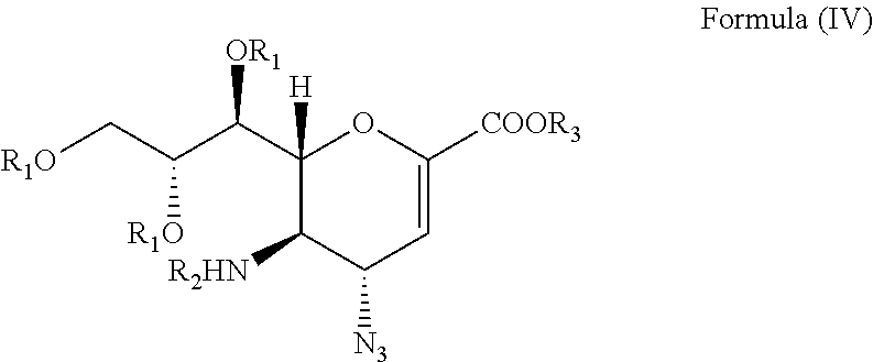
C1(C(C([R1O])C[R1O])[OR1])([H])C([R2HN])C([N3])C=C([COOR3])O1
